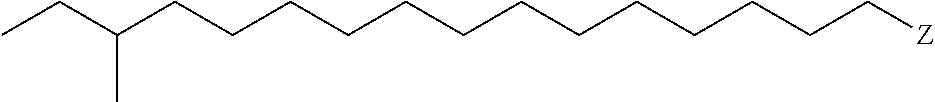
C(CCCCC[Z])CCCCCCCC(CC)C
